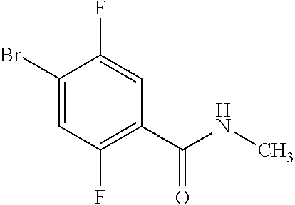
C1(Br)=CC(F)=C(C(=O)NC)C=C1F
